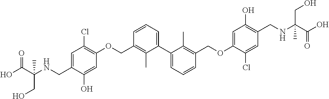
C1=C(CNC(C(O)=O)(C)CO)C(O)=CC(OCC2=C(C)C(C3=CC=CC(COC4=CC(O)=C(CNC(C(O)=O)(CO)C)C=C4Cl)=C3C)=CC=C2)=C1Cl
